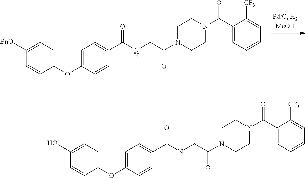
C1(C(N2CCN(C(CNC(C3=CC=C(OC4=CC=C([BnO])C=C4)C=C3)=O)=O)CC2)=O)=CC=CC=C1[CF3].C1(C(N2CCN(C(CNC(C3=CC=C(OC4=CC=C(O)C=C4)C=C3)=O)=O)CC2)=O)=CC=CC=C1[CF3]
